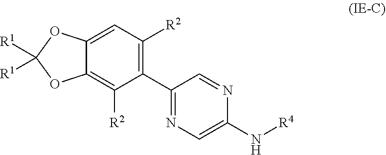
C12=C([R2])C(C3=NC=C(N[R4])N=C3)=C([R2])C=C1OC([R1])([R1])O2
